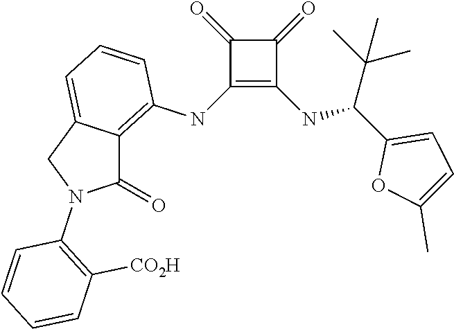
C1(NC2=C3C(=CC=C2)CN(C2=C([CO2H])C=CC=C2)C3=O)=C(NC(C2=CC=C(C)O2)C(C)(C)C)C(=O)C1=O
